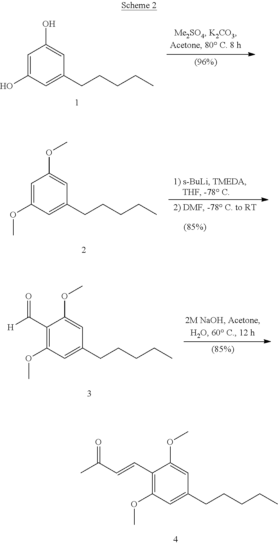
C1(C=CC(C)=O)=C(OC)C=C(CCCCC)C=C1OC.C1=C(O)C=C(CCCCC)C=C1O.C1=C(OC)C=C(CCCCC)C=C1OC.C1(C(=O)[H])=C(OC)C=C(CCCCC)C=C1OC
